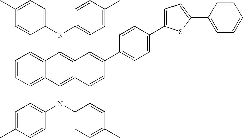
C1=CC=C2C(=C1)C(N(C1=CC=C(C)C=C1)C1=CC=C(C)C=C1)=C1C(=C2N(C2=CC=C(C)C=C2)C2=CC=C(C)C=C2)C=CC(C2=CC=C(C3=CC=C(C4=CC=CC=C4)S3)C=C2)=C1
